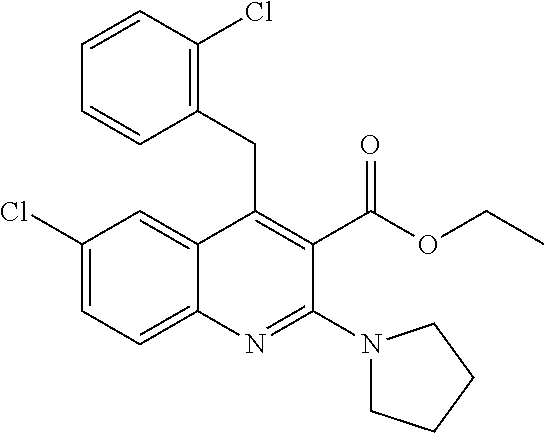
C1(Cl)=CC=C2C(=C1)C(CC1=C(Cl)C=CC=C1)=C(C(OCC)=O)C(N1CCCC1)=N2
